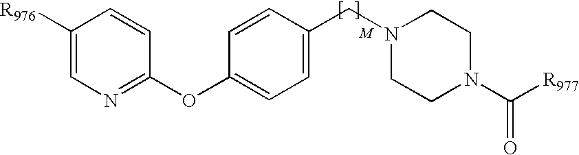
C1([R976])=CN=C(OC2=CC=C(CN3CCN(C([R977])=O)CC3)C=C2)C=C1
